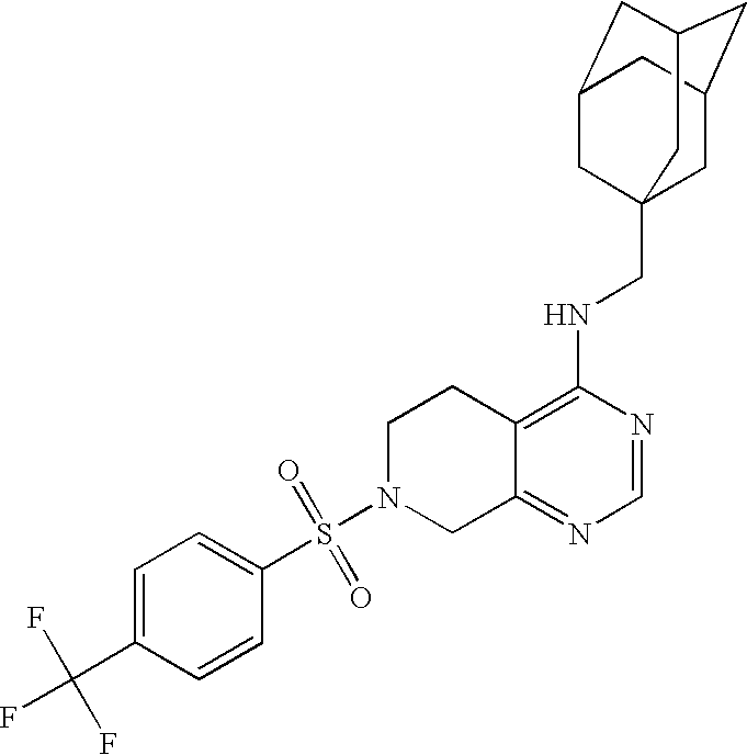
C12=C(NCC34CC5CC(CC(C3)C5)C4)N=CN=C1CN(S(=O)(=O)C1=CC=C(C(F)(F)F)C=C1)CC2
